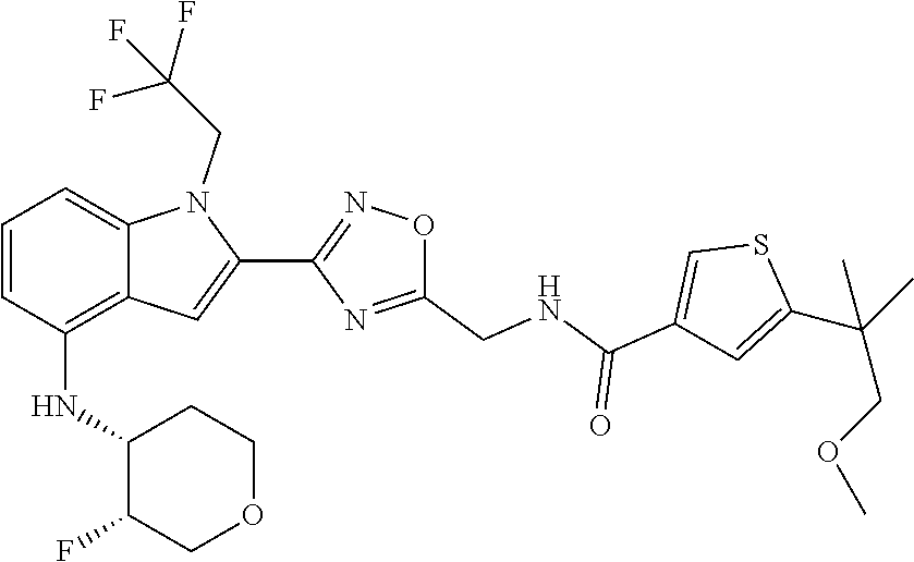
S1C(C(COC)(C)C)=CC(C(=O)NCC2=NC(C3=CC4=C(NC5C(F)COCC5)C=CC=C4N3CC(F)(F)F)=NO2)=C1
